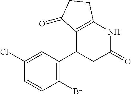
C1=C(Cl)C=CC(Br)=C1C1CC(=O)NC2=C1C(=O)CC2
